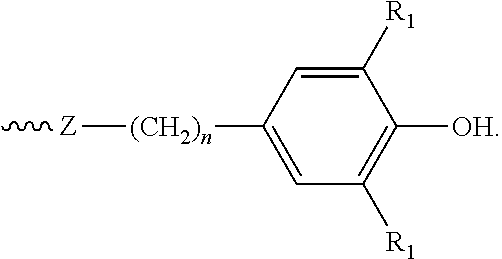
C[Z][(CH2)n]C1=CC([R1])=C([OH])C([R1])=C1
